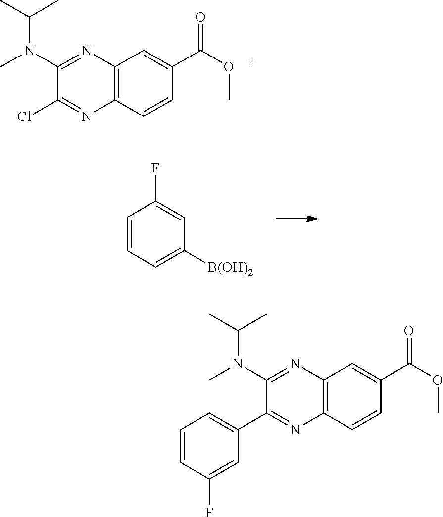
C12=C(C=CC(C(OC)=O)=C1)N=C(Cl)C(N(C)C(C)C)=N2.C12=C(C=CC(C(OC)=O)=C1)N=C(C1=CC=CC(F)=C1)C(N(C)C(C)C)=N2.C1=CC=C([B(OH)2])C=C1F
